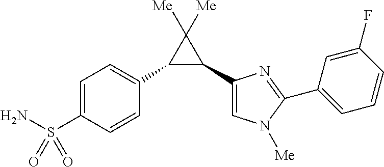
C1=C(S(N)(=O)=O)C=CC(C2C(C3=CN([Me])C(C4=CC=CC(F)=C4)=N3)C2([Me])[Me])=C1
